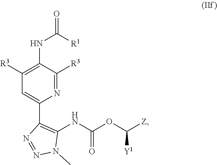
N1=C([R3])C(NC([R1])=O)=C([R3])C=C1C1=C(NC(OC([Z])[Y1])=O)N(C)N=N1
